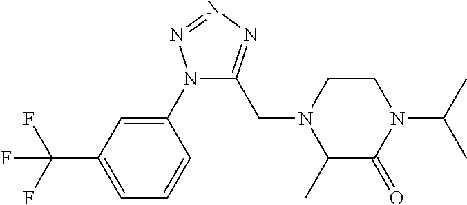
N1(C2=CC(C(F)(F)F)=CC=C2)C(CN2C(C)C(=O)N(C(C)C)CC2)=NN=N1
